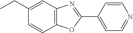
C1(CC)=CC2=C(C=C1)OC(C1=CC=NC=C1)=N2
